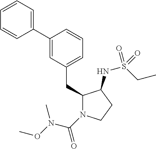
C1(CC2N(C(=O)N(OC)C)CCC2NS(CC)(=O)=O)=CC=CC(C2=CC=CC=C2)=C1
